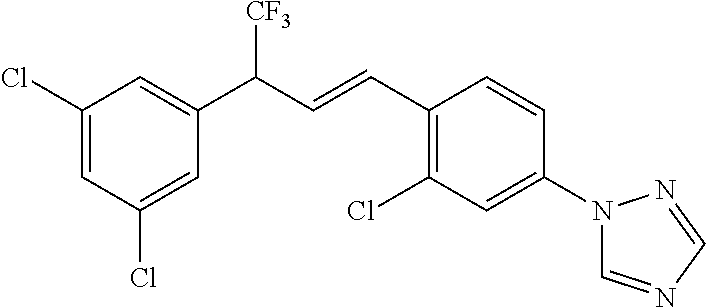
C1(C(C=CC2=C(Cl)C=C(N3C=NC=N3)C=C2)[CF3])=CC(Cl)=CC(Cl)=C1
